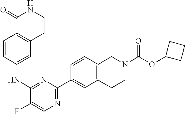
C1=CNC(=O)C2=C1C=C(NC1=NC(C3=CC4=C(C=C3)CN(C(OC3CCC3)=O)CC4)=NC=C1F)C=C2
